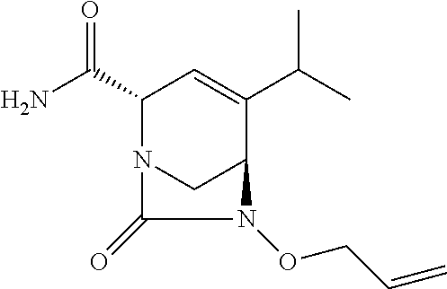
NC(C1N2CC(C(C(C)C)=C1)N(OCC=C)C2=O)=O
